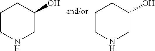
C1CNCC(O)C1.C1CNCC(O)C1
